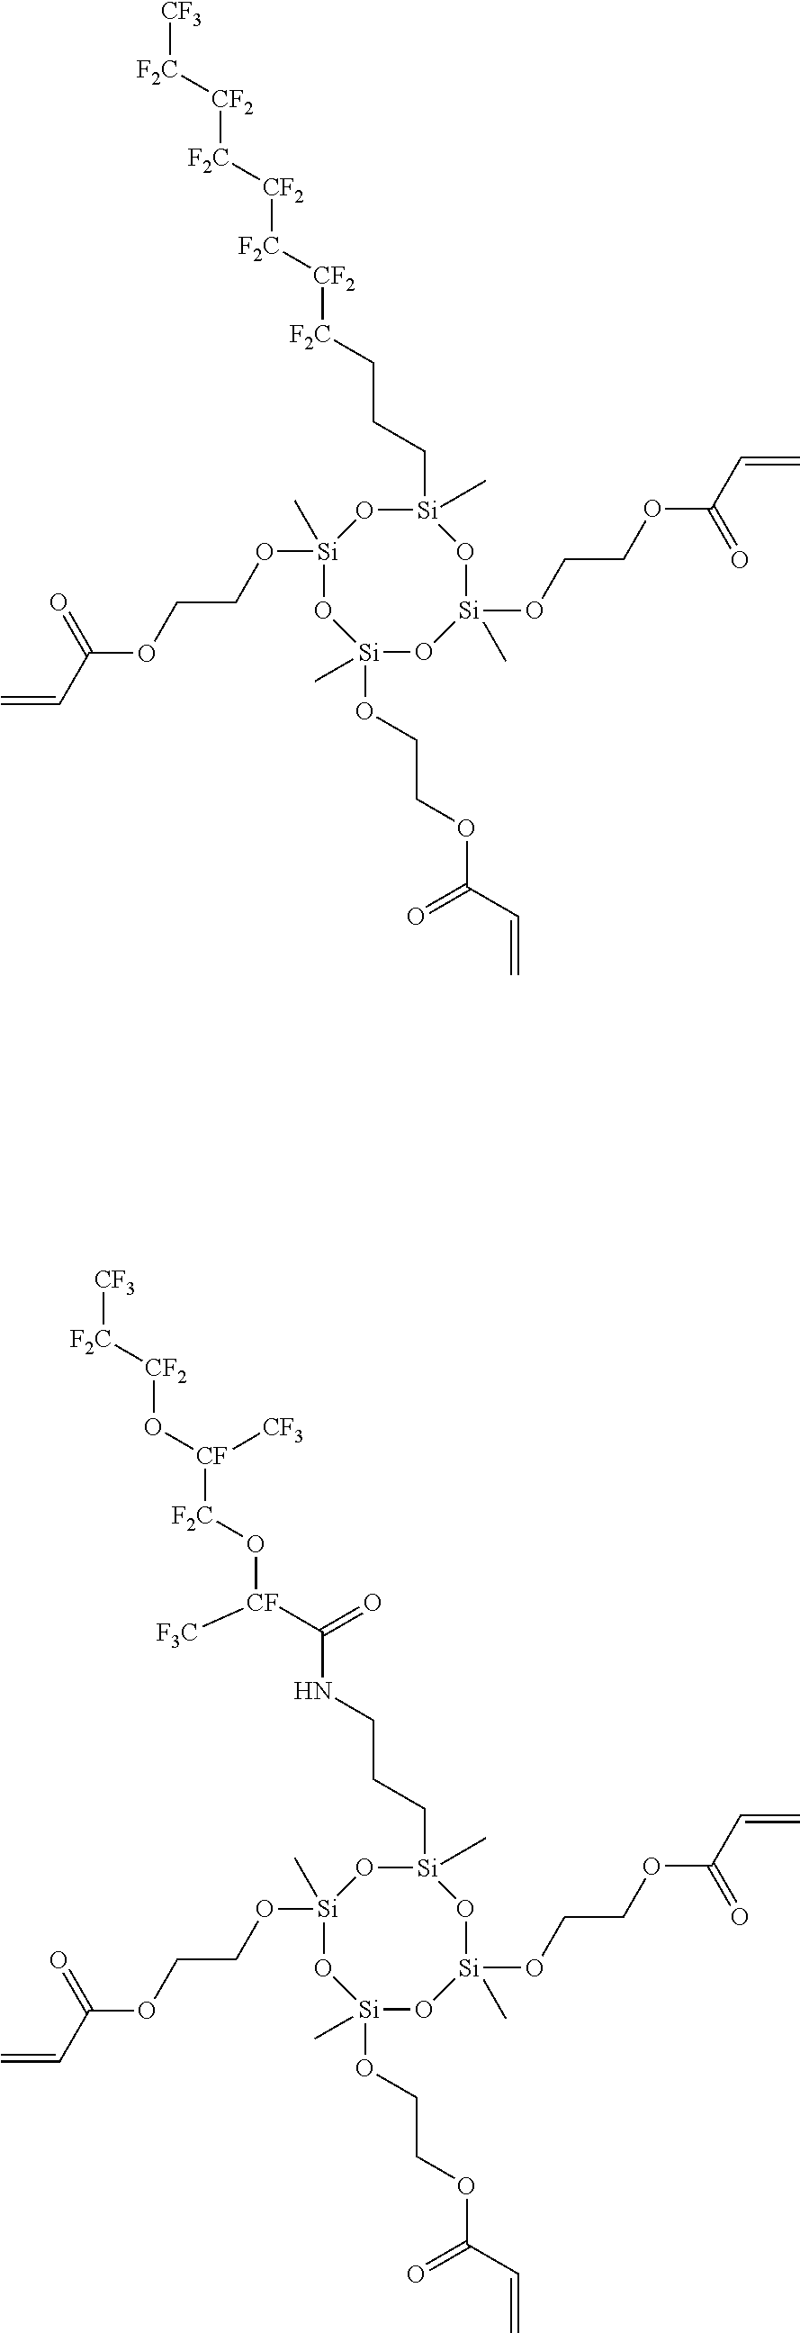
C(OCCO[Si]1(C)O[Si](OCCOC(=O)C=C)(C)O[Si](OCCOC(C=C)=O)(C)O[Si](CCC[F2C][CF2][F2C][CF2][F2C][CF2][F2C][CF3])(C)O1)(C=C)=O.C(OCCO[Si]1(C)O[Si](OCCOC(=O)C=C)(C)O[Si](OCCOC(C=C)=O)(C)O[Si](CCCNC([CF](O[F2C][CF](O[CF2][F2C][CF3])[CF3])[F3C])=O)(C)O1)(C=C)=O
